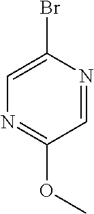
C1=NC(Br)=CN=C1OC
